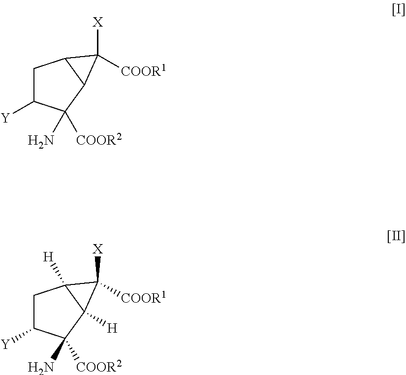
C1C([Y])C([COOR2])(N)C2C1C2([X])[COOR1].C1C([Y])C([COOR2])(N)C2([H])C1([H])C2([X])[COOR1]
